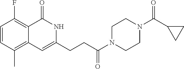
C1=CC(C)=C2C(=C1F)C(=O)NC(CCC(N1CCN(C(C3CC3)=O)CC1)=O)=C2
